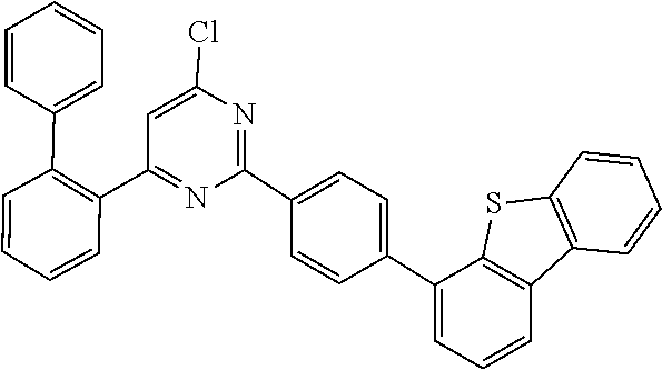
C1(C2=NC(Cl)=CC(C3=C(C4=CC=CC=C4)C=CC=C3)=N2)=CC=C(C2=CC=CC3=C2SC2=C3C=CC=C2)C=C1
